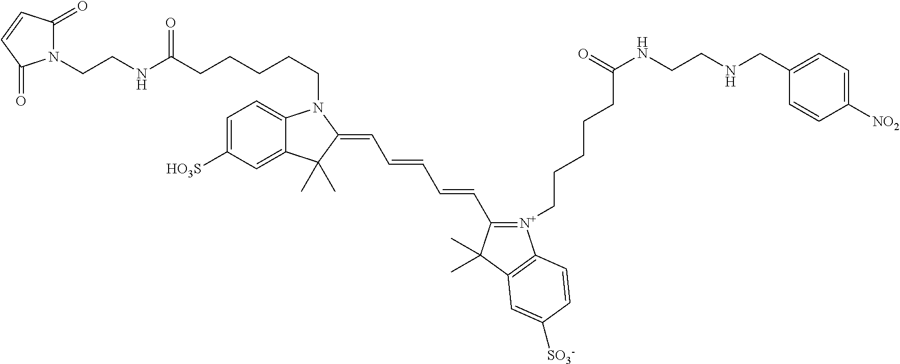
C(CN1C2=CC=C([HO3S])C=C2C(C)(C)C1=CC=CC=CC1=[N+](CCCCCC(NCCNCC2=CC=C([NO2])C=C2)=O)C2=C(C1(C)C)C=C([SO3-])C=C2)CCCC(NCCN1C(=O)C=CC1=O)=O
